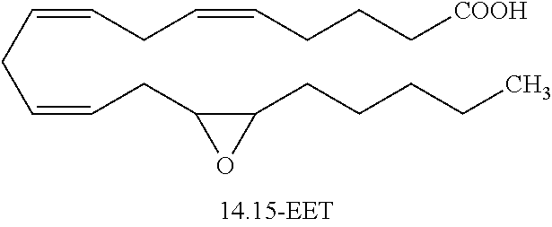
C(C1C(CCCCC)O1)C=CCC=CCC=CCCC[COOH]
